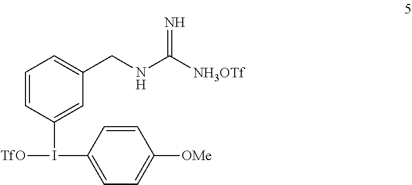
C1=CC(I([TfO])C2=CC=C([OMe])C=C2)=CC(CNC([NH3OTf])=N)=C1
